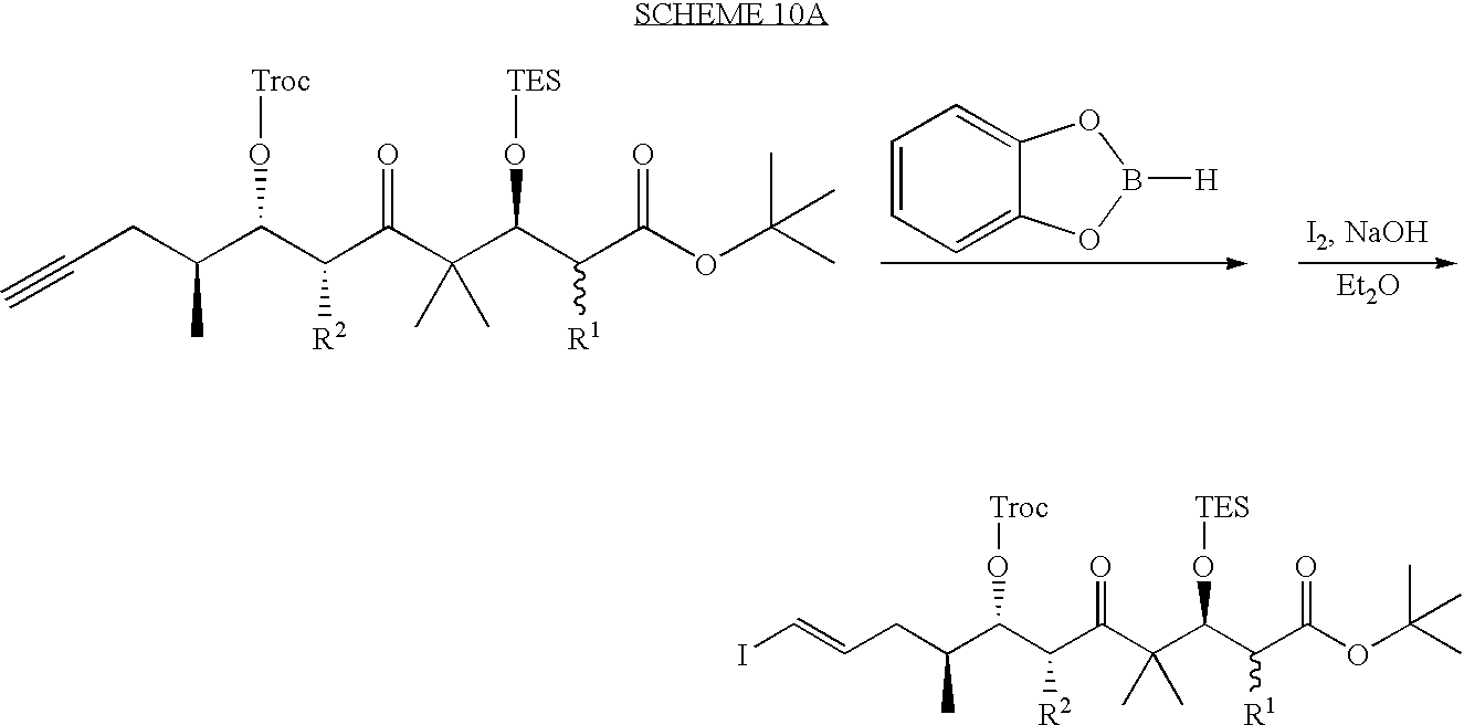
C1=CC=C2C(=C1)OB([H])O2.C(C(C(C(C(C([R1])C(=O)OC(C)(C)C)O[TES])(C)C)=O)[R2])(C(CC#C)C)O[Troc].[Et2O].C(C(C(C(C(C([R1])C(=O)OC(C)(C)C)O[TES])(C)C)=O)[R2])(C(CC=CI)C)O[Troc]
